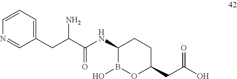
C(C(C(NC1B(O)OC(CC(O)=O)CC1)=O)N)C1=CC=CN=C1
